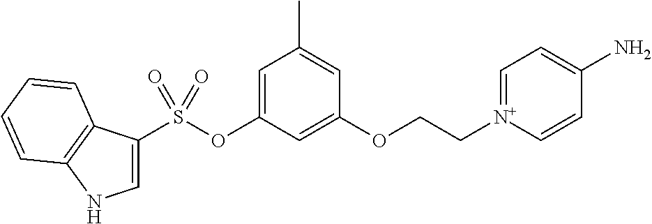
C1=C(S(OC2=CC(C)=CC(OCC[N+]3=CC=C(N)C=C3)=C2)(=O)=O)C2=C(N1)C=CC=C2
